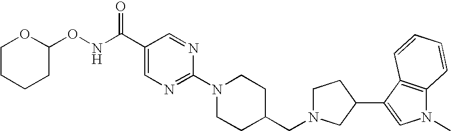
N(C(C1=CN=C(N2CCC(CN3CCC(C4=CN(C)C5=C4C=CC=C5)C3)CC2)N=C1)=O)OC1OCCCC1
